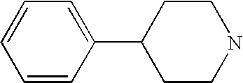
C1CNCCC1C1=CC=CC=C1
